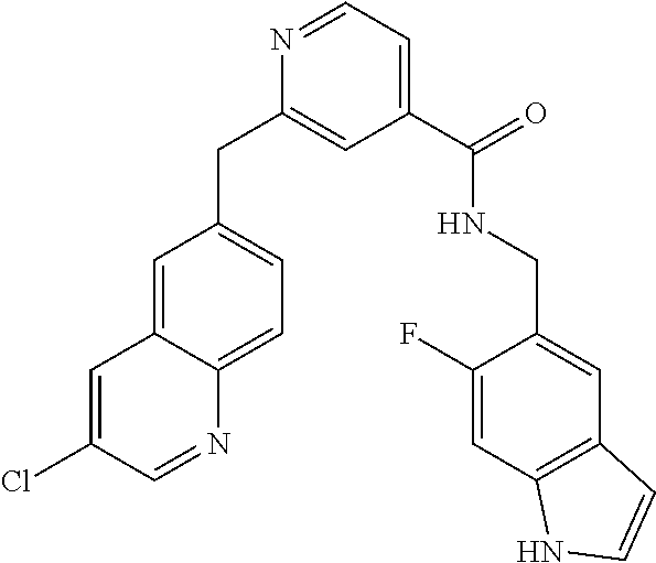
C1(C(=O)NCC2=CC3=C(C=C2F)NC=C3)=CC=NC(CC2=CC=C3C(=C2)C=C(Cl)C=N3)=C1
